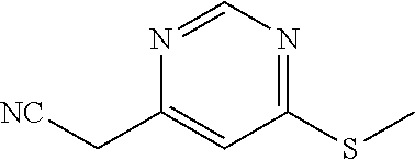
C1(SC)=NC=NC(C[NC])=C1
